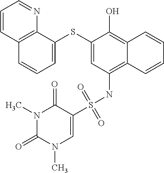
C12=C(NS(C3=CN(C)C(=O)N(C)C3=O)(=O)=O)C=C(SC3=CC=CC4=C3N=CC=C4)C(O)=C1C=CC=C2
